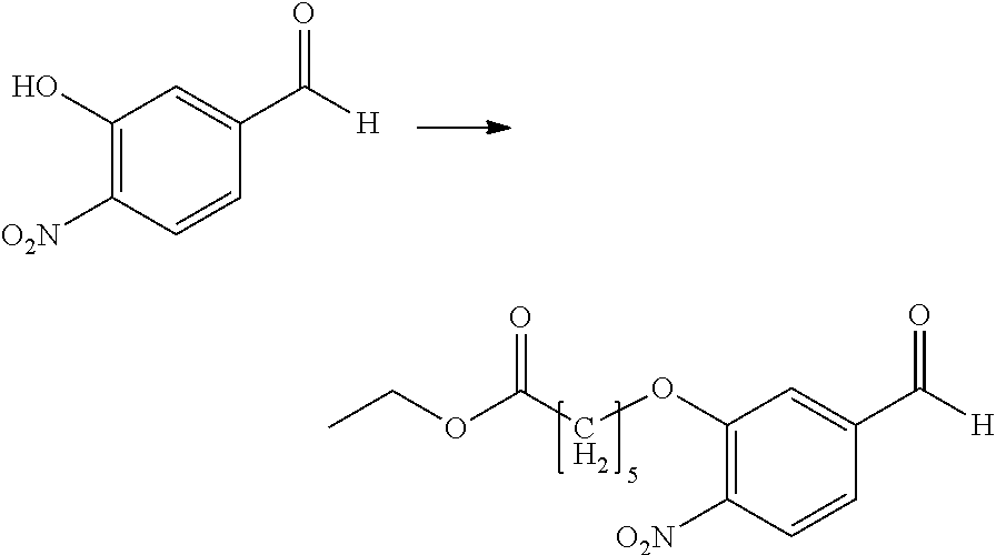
C1(OCC(OCC)=O)=C([O2N])C=CC(C([H])=O)=C1.C1(O)=C([O2N])C=CC(C([H])=O)=C1
